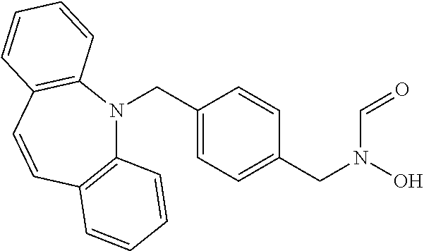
C12=C(C=CC3=C(N1CC1=CC=C(CN(O)C=O)C=C1)C=CC=C3)C=CC=C2
